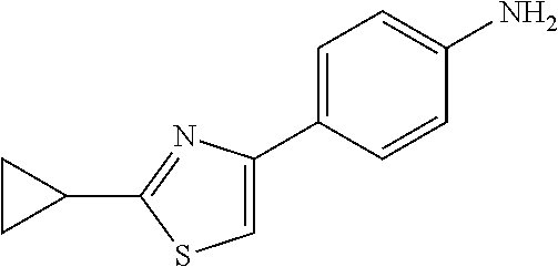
C1(C2=NC(C3=CC=C(N)C=C3)=CS2)CC1
